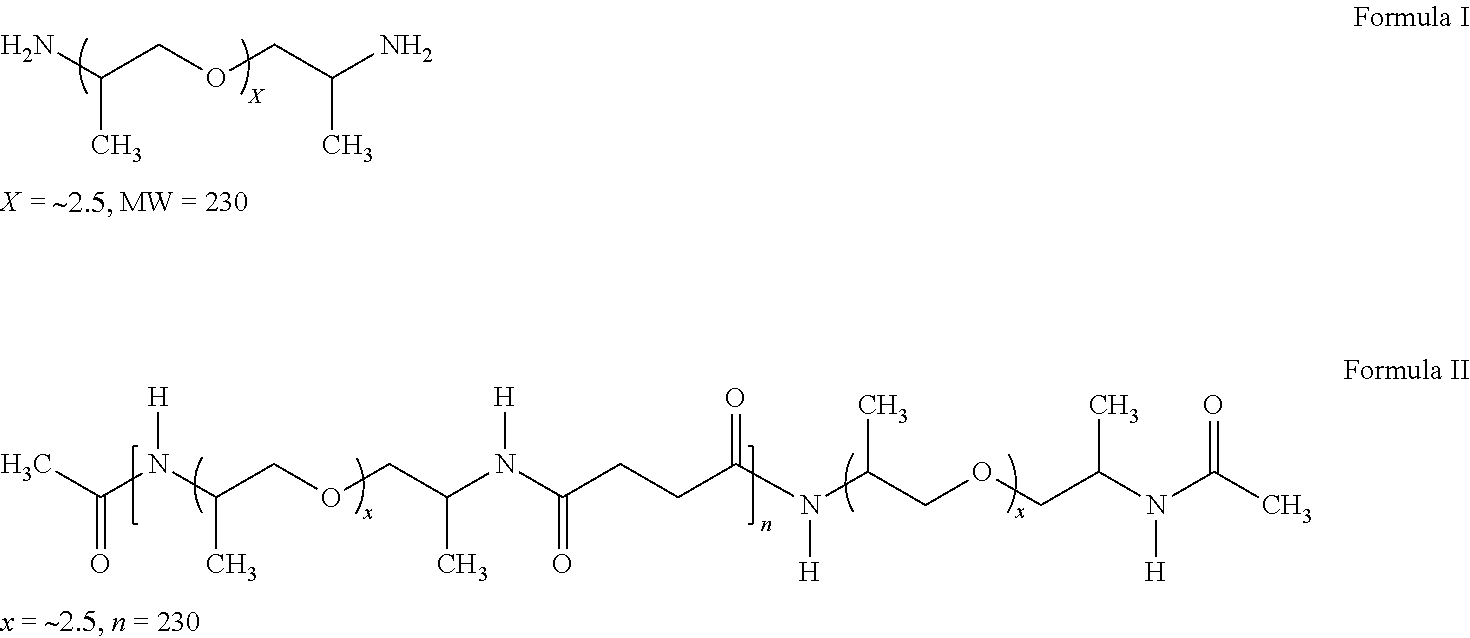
NC(COCC(N)C)C.CC(N(C(COCC(N(C(CCC(N(C(COCC(N(C(C)=O)[H])C)C)[H])=O)=O)[H])C)C)[H])=O
